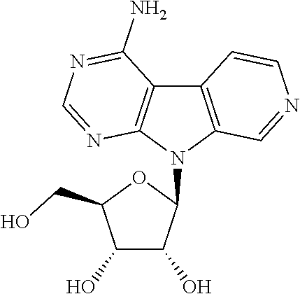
C1(O)C(O)C(N2C3=C(C4=C2N=CN=C4N)C=CN=C3)OC1CO
